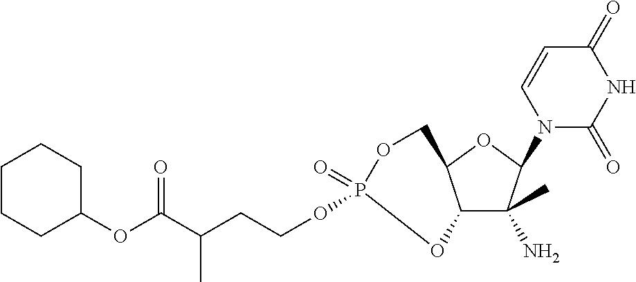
C12C(C)(N)C(N3C(=O)NC(=O)C=C3)OC1COP(=O)(OCCC(C(OC1CCCCC1)=O)C)O2
